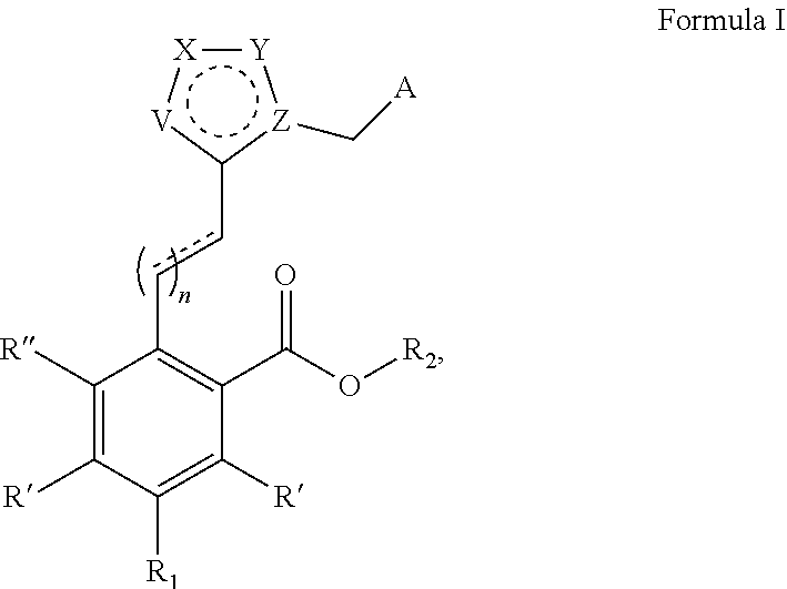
C1([R])=C([R])C([R1])=C([R])C(C(O[R2])=O)=C1cc-c1[Z](C[A]):[Y]:[X]:[V]1
